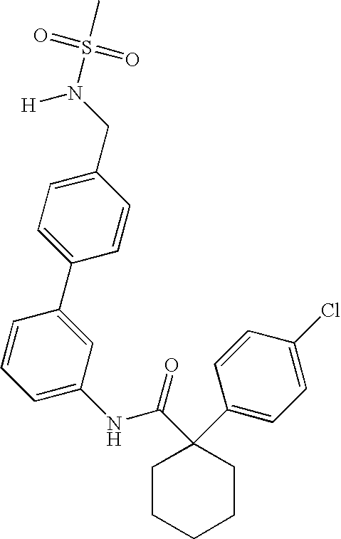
C1=CC(CN(S(=O)(=O)C)[H])=CC=C1C1=CC(NC(C2(C3=CC=C(Cl)C=C3)CCCCC2)=O)=CC=C1
